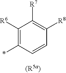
C1([R6])=C(*)C=CC([R8])=C1[R7]
